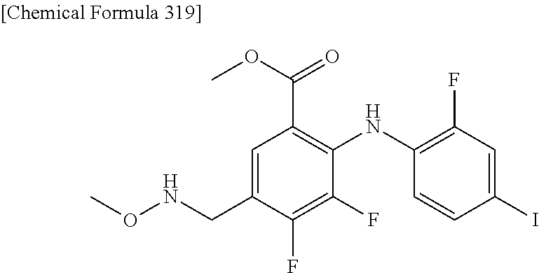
C1=CC(I)=CC(F)=C1NC1=C(C(OC)=O)C=C(CNOC)C(F)=C1F
